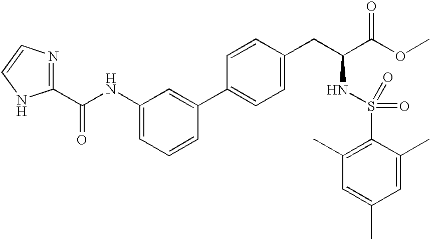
N1=C(C(NC2=CC=CC(C3=CC=C(CC(C(OC)=O)NS(=O)(C4=C(C)C=C(C)C=C4C)=O)C=C3)=C2)=O)NC=C1
